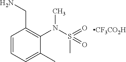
C1=CC=C(C)C(N(S(=O)(C)=O)C)=C1CN.[CF3CO2H]
